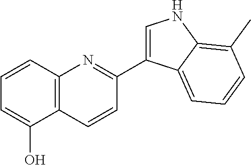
C12=C(C=CC=C1O)N=C(C1=CNC3=C(C)C=CC=C13)C=C2
